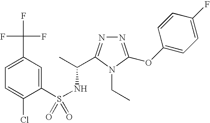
N1=C(OC2=CC=C(F)C=C2)N(CC)C(C(C)NS(=O)(C2=CC(C(F)(F)F)=CC=C2Cl)=O)=N1
